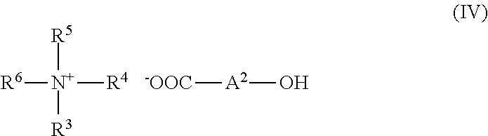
[R6][N+]([R4])([R5])[R3].[-OOC][A2]O
